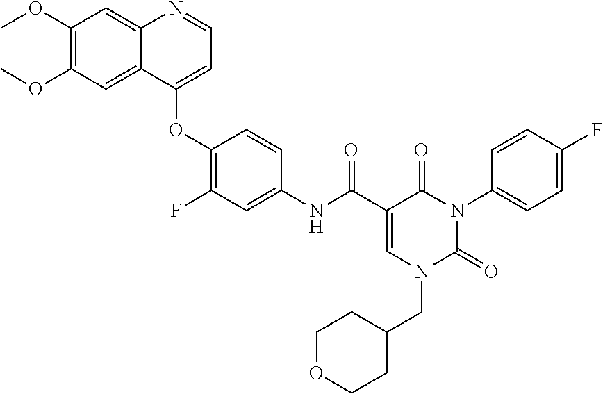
C1(OC)=C(OC)C=C2C(=C1)N=CC=C2OC1=C(F)C=C(NC(C2=CN(CC3CCOCC3)C(=O)N(C3=CC=C(F)C=C3)C2=O)=O)C=C1
